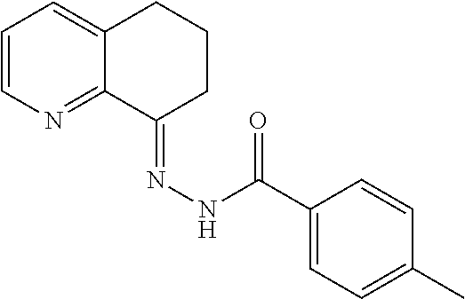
C1=CN=C2C(=C1)CCCC2=NNC(C1=CC=C(C)C=C1)=O
